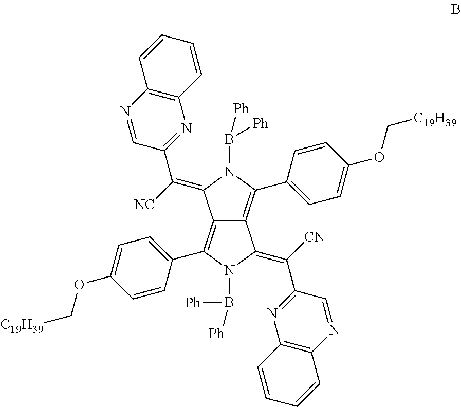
C12=C(C3=CC=C(OC[C19H39])C=C3)N(B([Ph])[Ph])C(=C(C3=NC4=C(N=C3)C=CC=C4)[CN])C1=C(C1=CC=C(OC[C19H39])C=C1)N(B([Ph])[Ph])C2=C([NC])C1=NC2=C(N=C1)C=CC=C2
